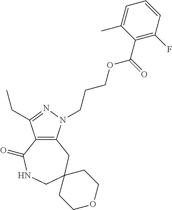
C12=C(N(CCCOC(C3=C(F)C=CC=C3C)=O)N=C1CC)CC1(CNC2=O)CCOCC1
